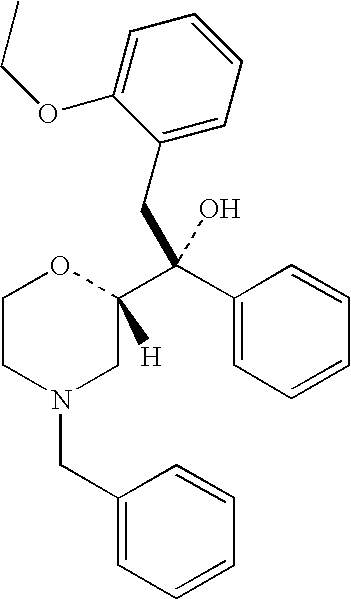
C1CN(CC2=CC=CC=C2)CC(C(C2=CC=CC=C2)(O)CC2=CC=CC=C2OCC)([H])O1
